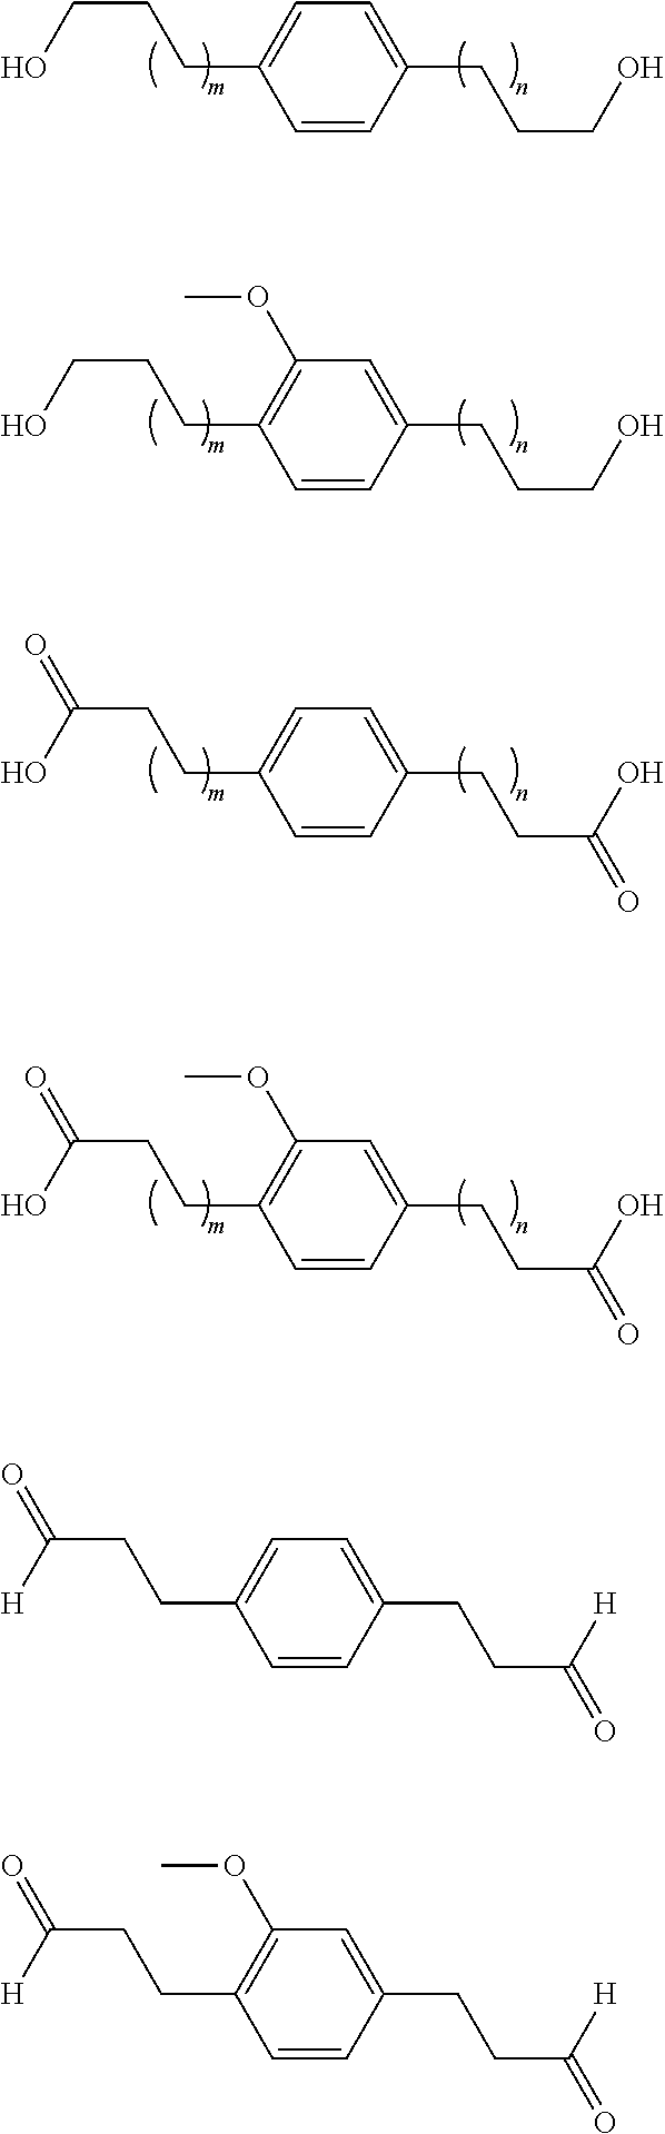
C(CO)CC1=CC=C(CCCO)C=C1.C(CO)CC1=C(OC)C=C(CCCO)C=C1.C(C(O)=O)CC1=CC=C(CCC(O)=O)C=C1.C(C(O)=O)CC1=C(OC)C=C(CCC(O)=O)C=C1.C(C([H])=O)CC1=CC=C(CCC([H])=O)C=C1.C(C([H])=O)CC1=C(OC)C=C(CCC([H])=O)C=C1
